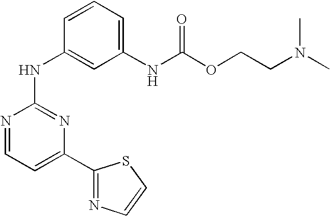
N1=CC=C(C2=NC=CS2)N=C1NC1=CC(NC(OCCN(C)C)=O)=CC=C1
